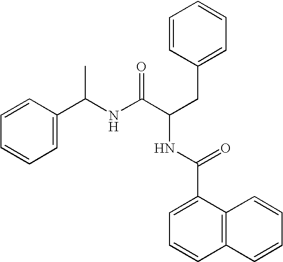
C1=CC(C(NC(C(CC2=CC=CC=C2)NC(C2=CC=CC3=C2C=CC=C3)=O)=O)C)=CC=C1
